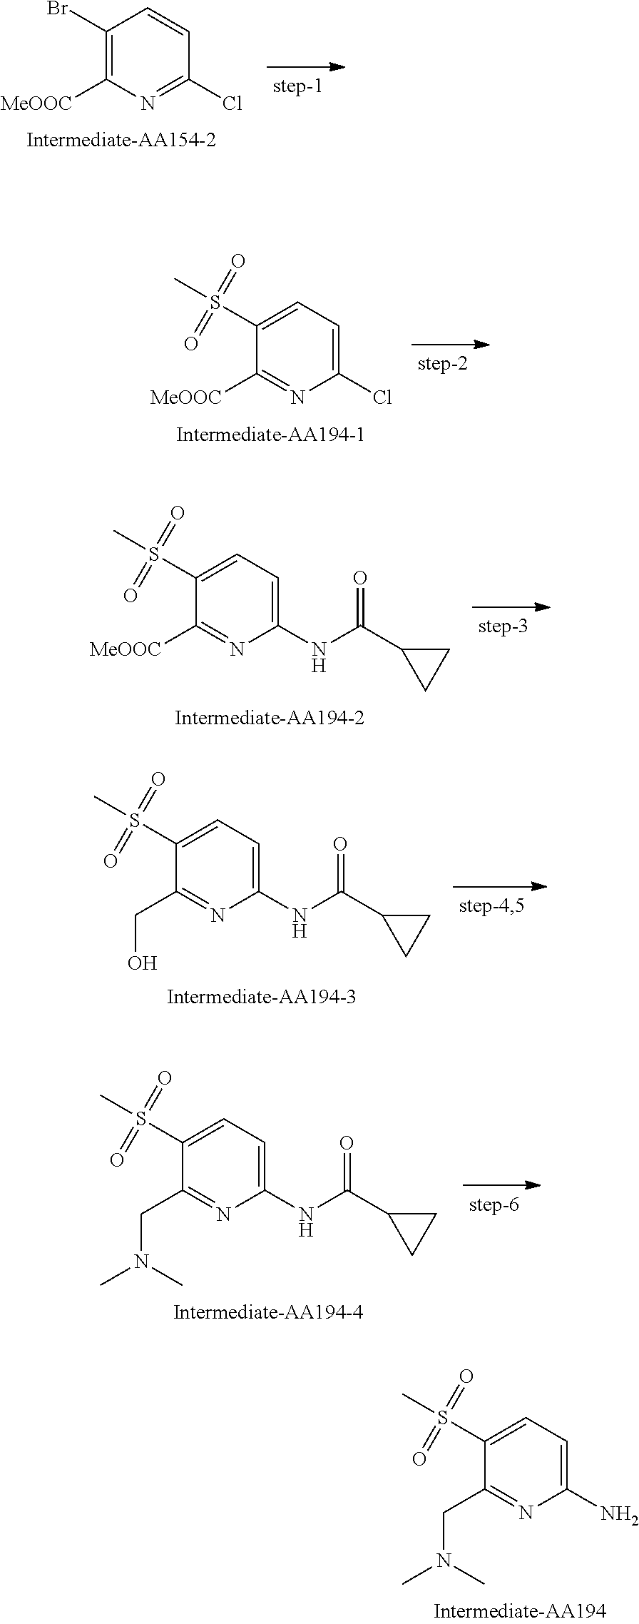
C1(Br)=C([MeOOC])N=C(Cl)C=C1.C1(S(=O)(C)=O)=CC=C(Cl)N=C1[MeOOC].C1(S(=O)(C)=O)=CC=C(NC(=O)C2CC2)N=C1[MeOOC].C1(S(=O)(C)=O)=CC=C(NC(=O)C2CC2)N=C1CO.C1(S(=O)(C)=O)=CC=C(NC(=O)C2CC2)N=C1CN(C)C.C1(S(=O)(C)=O)=CC=C(N)N=C1CN(C)C
